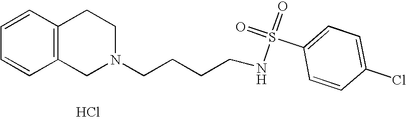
C1=CC=CC2=C1CCN(CCCCNS(=O)(C1=CC=C(Cl)C=C1)=O)C2.Cl
